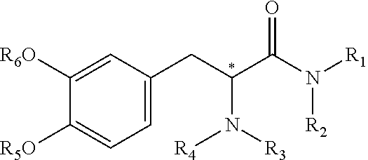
C1([R5O])=CC=C(CC(C(N([R1])[R2])=O)N([R3])[R4])C=C1[R6O]
